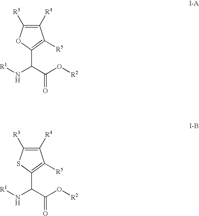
C1([R3])=C([R4])C([R5])=C(C(C(O[R2])=O)N[R1])O1.C1([R3])=C([R4])C([R5])=C(C(C(O[R2])=O)N[R1])S1
